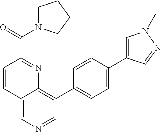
C(=O)(C1=NC2=C(C3=CC=C(C4=CN(C)N=C4)C=C3)C=NC=C2C=C1)N1CCCC1
